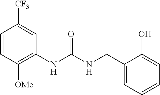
C1=CC([OMe])=C(NC(NCC2=CC=CC=C2O)=O)C=C1[CF3]
